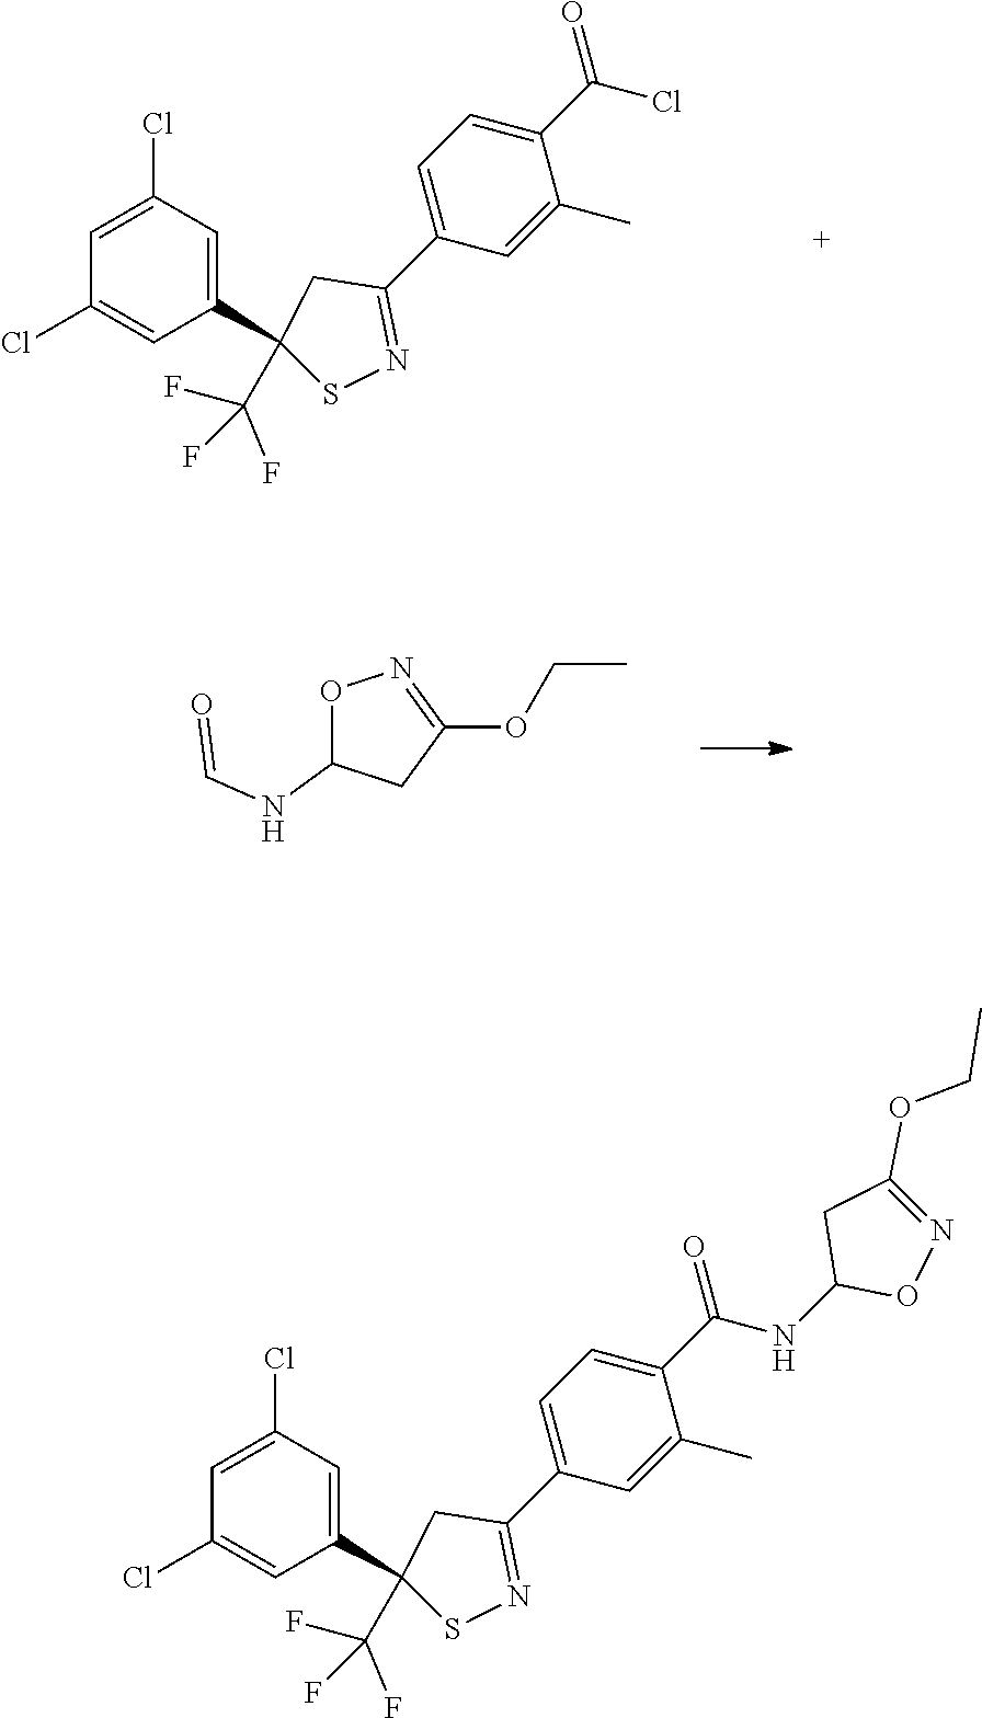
C1=C(Cl)C=C(C2(C(F)(F)F)SN=C(C3=CC=C(C(Cl)=O)C(C)=C3)C2)C=C1Cl.O1C(NC=O)CC(OCC)=N1.C1=C(Cl)C=C(C2(C(F)(F)F)SN=C(C3=CC=C(C(NC4ON=C(OCC)C4)=O)C(C)=C3)C2)C=C1Cl
